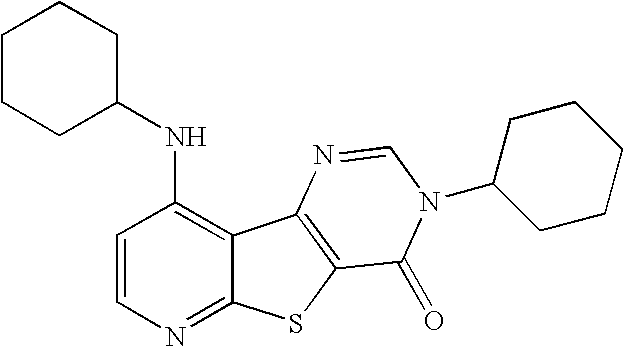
C1=CN=C2C(=C1NC1CCCCC1)C1=C(S2)C(=O)N(C2CCCCC2)C=N1
